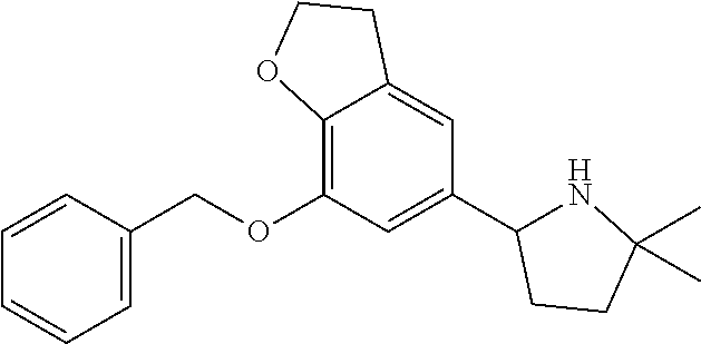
O(C1=C2C(=CC(C3NC(C)(C)CC3)=C1)CCO2)CC1=CC=CC=C1
